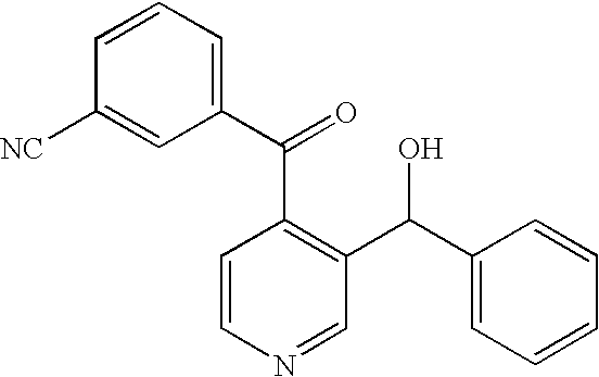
C1=CC=C(C(C2=C(C(O)C3=CC=CC=C3)C=NC=C2)=O)C=C1[NC]
